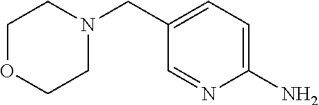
C(C1=CC=C(N)N=C1)N1CCOCC1
